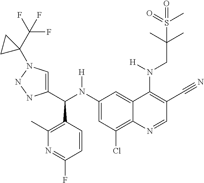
C1(N(C(C2=CN(C3(C(F)(F)F)CC3)NN2)C2=C(C)N=C(F)C=C2)[H])=CC(Cl)=C2C(=C1)C(N(CC(C)(C)S(C)(=O)=O)[H])=C(C#N)C=N2
